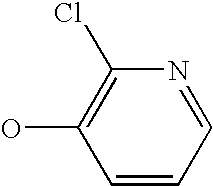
N1=CC=CC(O)=C1Cl
